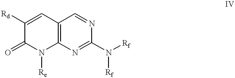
C1([Rd])=CC2=C(N([Re])C1=O)N=C(N([Rf])[Rf])N=C2
